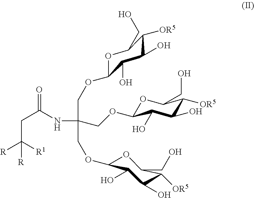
C(C([R1])([R])[R])C(=O)NC(COC1OC(CO)C([OR5])C(O)C1O)(COC1OC(CO)C([OR5])C(O)C1O)COC1OC(CO)C([OR5])C(O)C1O
